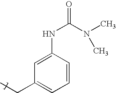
C1=C(NC(N(C)C)=O)C=CC=C1CC
